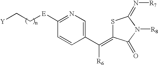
S1C(=C(C2=CN=C([E]CC[Y])C=C2)[R6])C(=O)N([R8])C1=N[R7]
